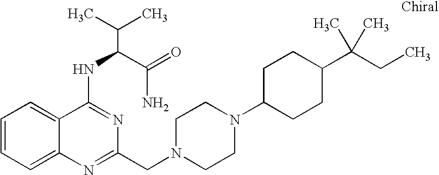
C1=CC=C2C(=C1)C(NC(C(N)=O)C(C)C)=NC(CN1CCN(C3CCC(C(CC)(C)C)CC3)CC1)=N2
